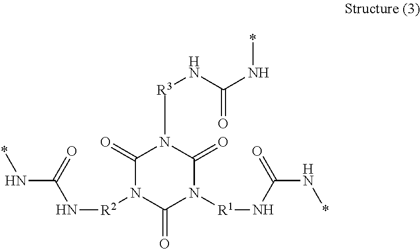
N(C(=O)N[R2]N1C(=O)N([R1]NC(N*)=O)C(=O)N([R3]NC(N*)=O)C1=O)*
